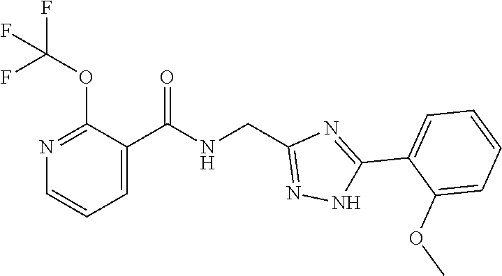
C1=C(C(NCC2=NNC(C3=CC=CC=C3OC)=N2)=O)C(OC(F)(F)F)=NC=C1
